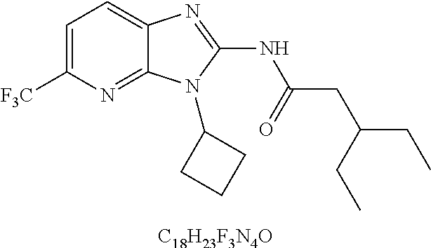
C1=C([F3C])N=C2C(=C1)N=C(NC(=O)CC(CC)CC)N2C1CCC1.[C18H23F3N4O]
